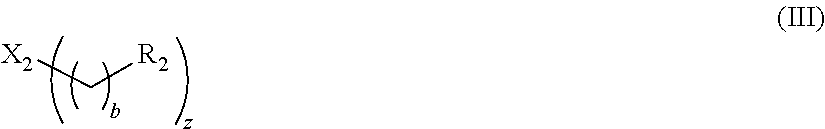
C([R2])[X2]
